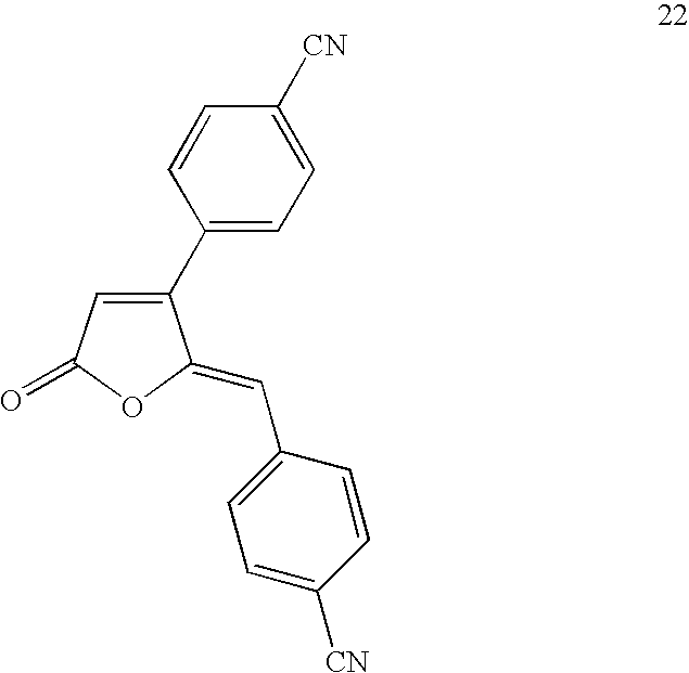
C1(C2=CC=C([CN])C=C2)=CC(=O)OC1=CC1=CC=C([CN])C=C1
